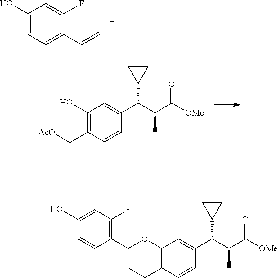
C1(C2=C(F)C=C(O)C=C2)CCC2=C(O1)C=C(C(C(C([OMe])=O)C)C1CC1)C=C2.C1(O)=CC=C(C=C)C(F)=C1.C1(C[AcO])=C(O)C=C(C(C(C([OMe])=O)C)C2CC2)C=C1
